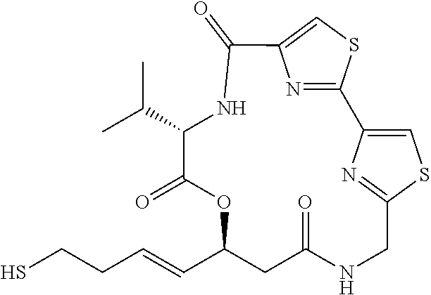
SCCC=CC1CC(=O)NCC2=NC(=CS2)C2=NC(=CS2)C(=O)NC(C(C)C)C(=O)O1
